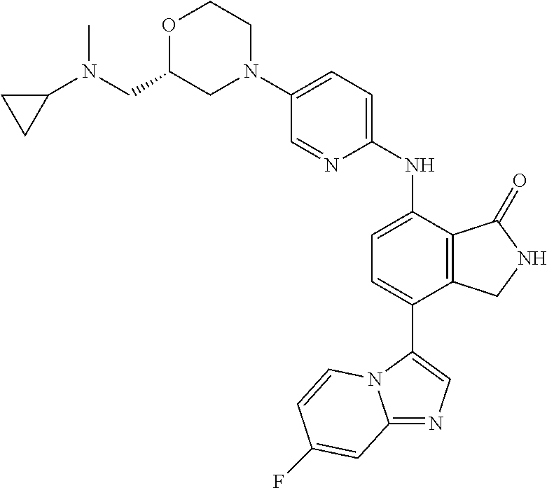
C1(N2CCOC(CN(C)C3CC3)C2)=CC=C(NC2=CC=C(C3=CN=C4N3C=CC(F)=C4)C3=C2C(=O)NC3)N=C1
